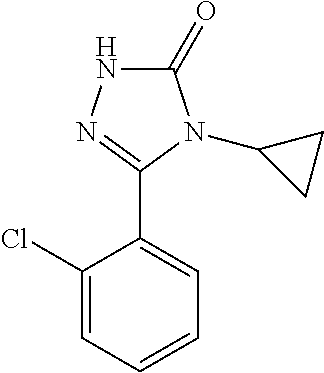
C1(C2=NNC(=O)N2C2CC2)=CC=CC=C1Cl
